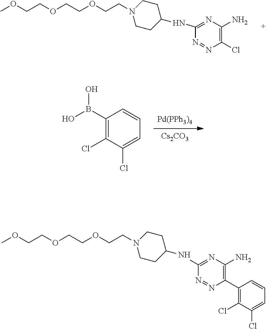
[Pd(PPh3)4].[Cs2CO3].C1(B(O)O)=C(Cl)C(Cl)=CC=C1.C1CN(CCOCCOCCOC)CCC1NC1=NC(N)=C(Cl)N=N1.C1CN(CCOCCOCCOC)CCC1NC1=NC(N)=C(C2=C(Cl)C(Cl)=CC=C2)N=N1
